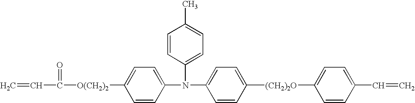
C=CC([O(CH2)2]C1=CC=C(N(C2=CC=C([(CH2)2O]C3=CC=C(C=C)C=C3)C=C2)C2=CC=C(C)C=C2)C=C1)=O
